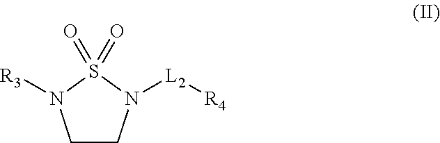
C1CN([L2][R4])S(=O)(=O)N1[R3]
